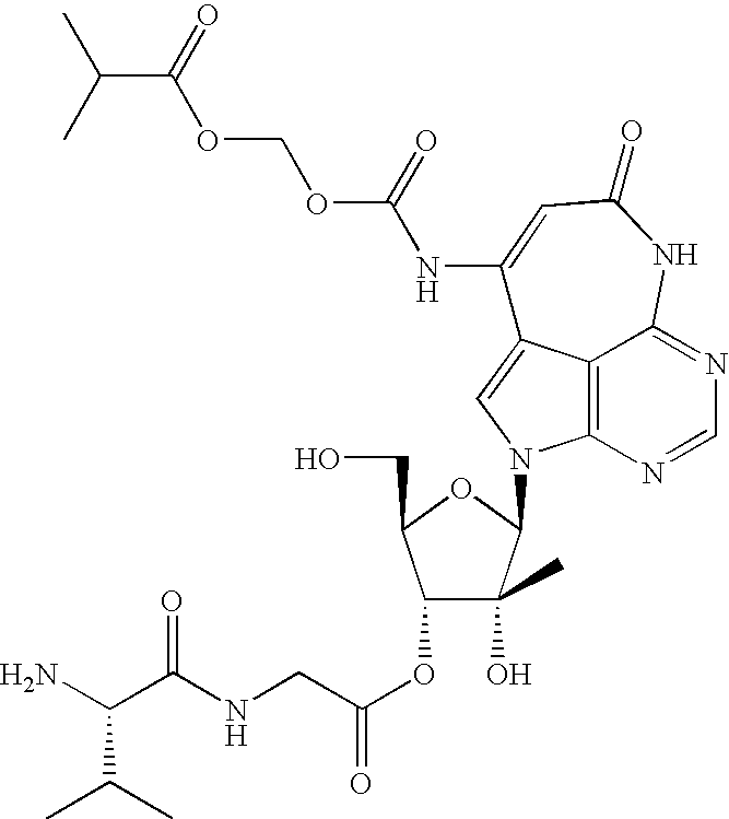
C12=C3N=CN=C1NC(=O)C=C(NC(=O)OCOC(=O)C(C)C)C2=CN3C1C(O)(C)C(OC(CNC(C(N)C(C)C)=O)=O)C(CO)O1
